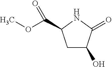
C1C(O)C(=O)NC1C(OC)=O
